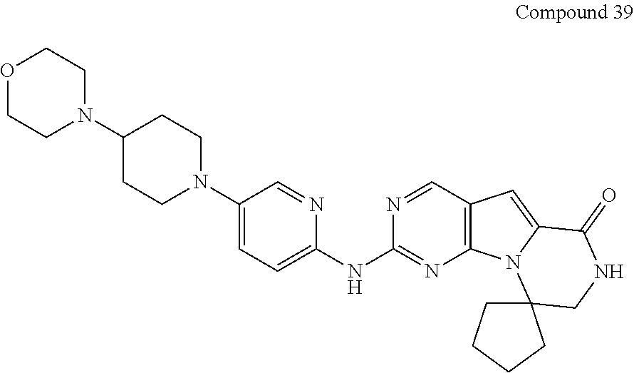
C1(N2CCOCC2)CCN(C2=CC=C(NC3=NC4=C(C=N3)C=C3N4C4(CNC3=O)CCCC4)N=C2)CC1
